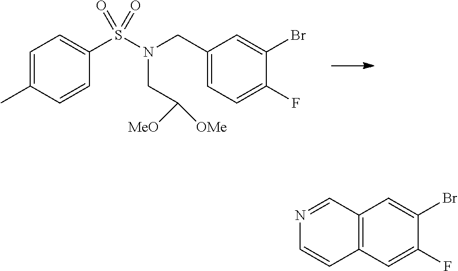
C1(CN(CC([MeO])[OMe])S(C2=CC=C(C)C=C2)(=O)=O)=CC=C(F)C(Br)=C1.C12=C(C=C(F)C(Br)=C1)C=CN=C2
